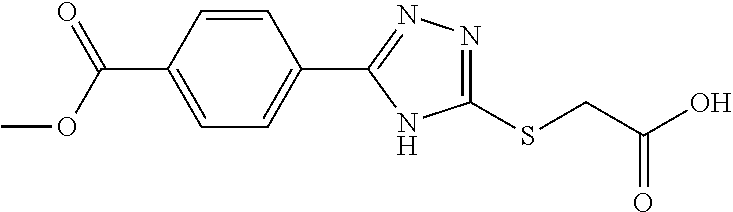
C1=C(C(OC)=O)C=CC(C2=NN=C(SCC(O)=O)N2)=C1
